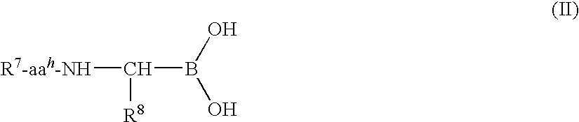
[R7-aah-NH]C(B(O)O)[R8]
